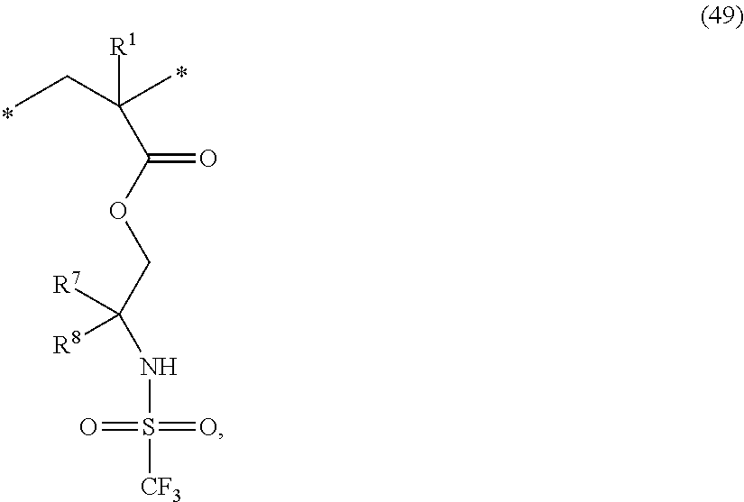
CCC(C)(C(OCC(NS([CF3])(=O)=O)([R8])[R7])=O)[R1]
